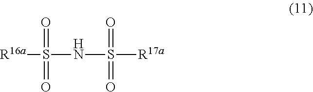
N(S([R17a])(=O)=O)S(=O)(=O)[R16a]
